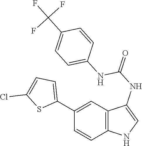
C12=C(C=C(C3=CC=C(Cl)S3)C=C1)C(NC(=O)NC1=CC=C(C(F)(F)F)C=C1)=CN2
